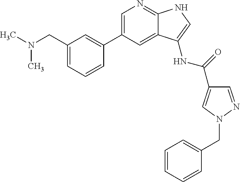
C1(CN(C)C)=CC=CC(C2=CN=C3C(=C2)C(NC(C2=CN(CC4=CC=CC=C4)N=C2)=O)=CN3)=C1
